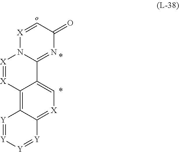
[X]1=CC(=O)N=C2N1[X]=[X]C1=C3C(=[X]C=C21)[Y]=[Y][Y]=[Y]3
